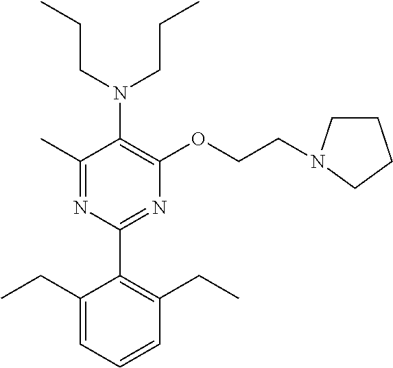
C1(C)=NC(C2=C(CC)C=CC=C2CC)=NC(OCCN2CCCC2)=C1N(CCC)CCC
